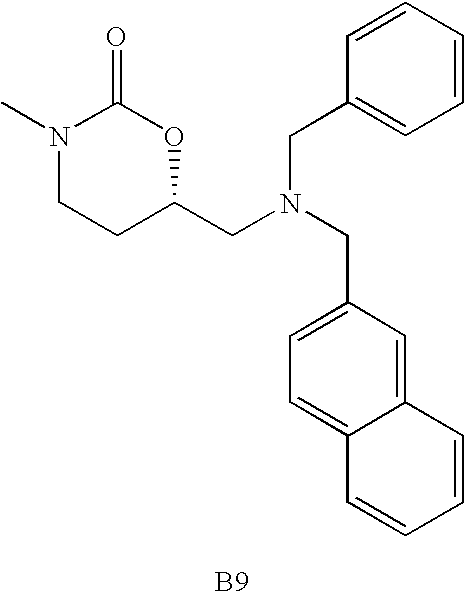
C1=CC=CC(CN(CC2OC(=O)N(C)CC2)CC2=CC=C3C(=C2)C=CC=C3)=C1.[B9]
